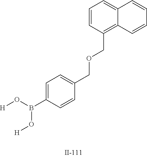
[H]OB(C1=CC=C(COCC2=C3C(=CC=C2)C=CC=C3)C=C1)O[H]
